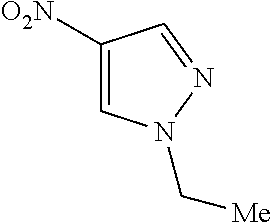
C1([O2N])=CN(C[Me])N=C1
